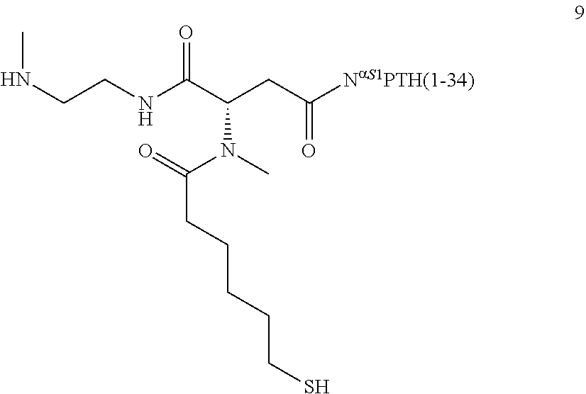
C(CNC(C(CC([NaS1PTH(1-34)])=O)N(C)C(=O)CCCCCS)=O)NC
